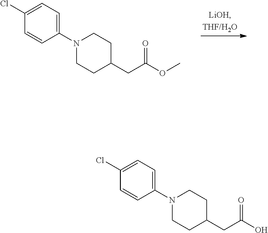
COC(CC1CCN(C2=CC=C(Cl)C=C2)CC1)=O.OC(CC1CCN(C2=CC=C(Cl)C=C2)CC1)=O
